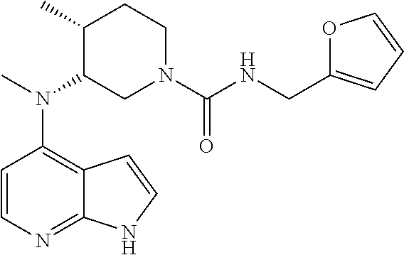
C1=CN=C2C(=C1N(C)C1CN(C(NCC3=CC=CO3)=O)CCC1C)C=CN2
